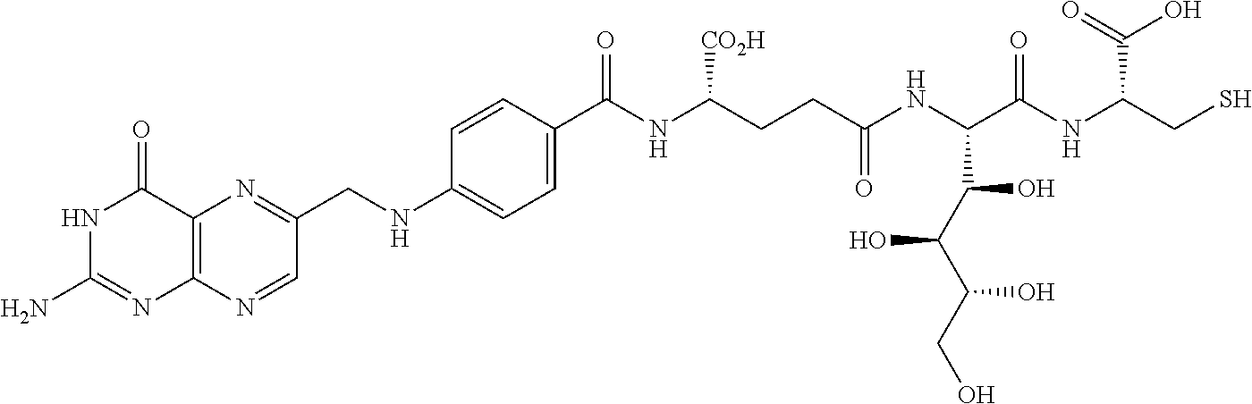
N1C(N)=NC2=C(C1=O)N=C(CNC1=CC=C(C(=O)NC([CO2H])CCC(=O)NC(C(C(O)C(O)CO)O)C(=O)NC(C(O)=O)CS)C=C1)C=N2
